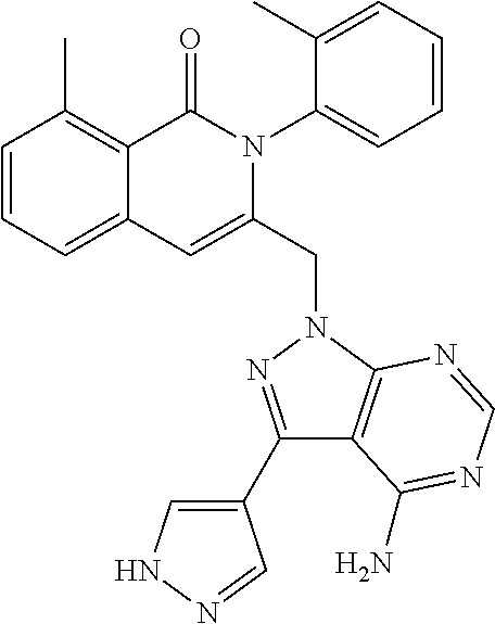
C1=CC=C2C(=C1C)C(=O)N(C1=CC=CC=C1C)C(CN1C3=C(C(C4=CNN=C4)=N1)C(N)=NC=N3)=C2
